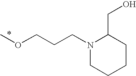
COCCCN1CCCCC1CO
